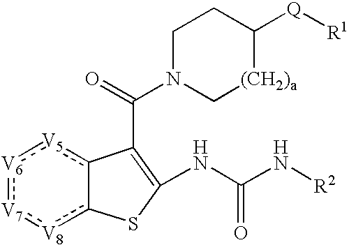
C1N(C(=O)C2=C(NC(N[R2])=O)Sc3[V8]:[V7]:[V6]:[V5]c-32)C[(CH2)a]C([Q][R1])C1
